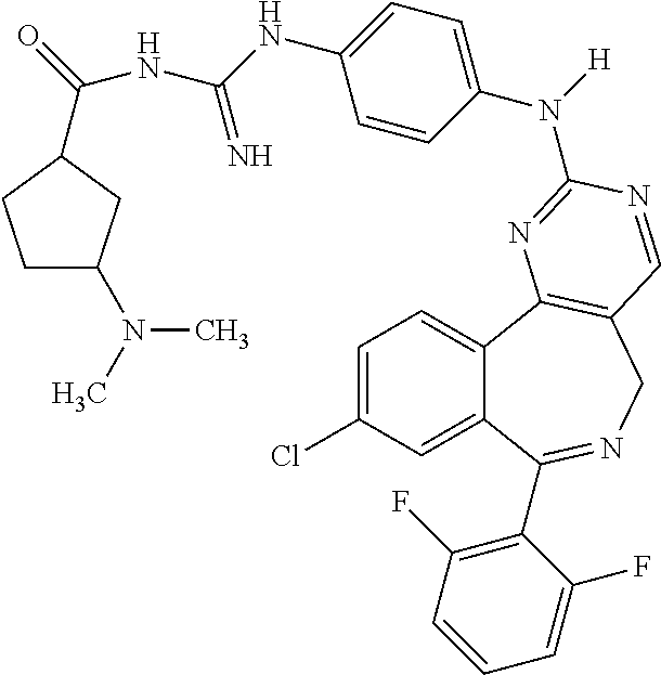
C1=C(Cl)C=C2C(=C1)C1=C(CN=C2C2=C(F)C=CC=C2F)C=NC(N(C2=CC=C(NC(NC(=O)C3CC(N(C)C)CC3)=N)C=C2)[H])=N1
